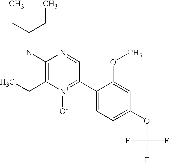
C1(NC(CC)CC)=C(CC)[N+]([O-])=C(C2=CC=C(OC(F)(F)F)C=C2OC)C=N1
